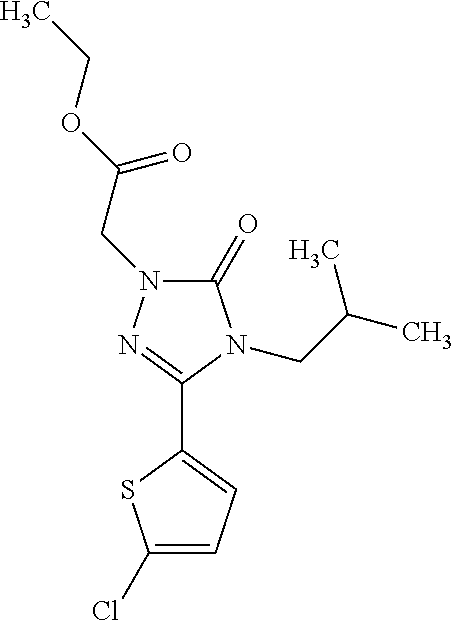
C1(C2=NN(CC(OCC)=O)C(=O)N2CC(C)C)=CC=C(Cl)S1
